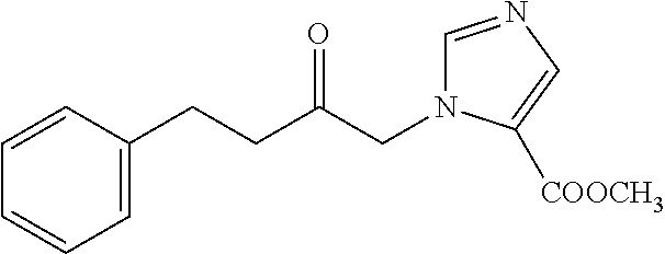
C1=C(CCC(CN2C=NC=C2[COOCH3])=O)C=CC=C1
